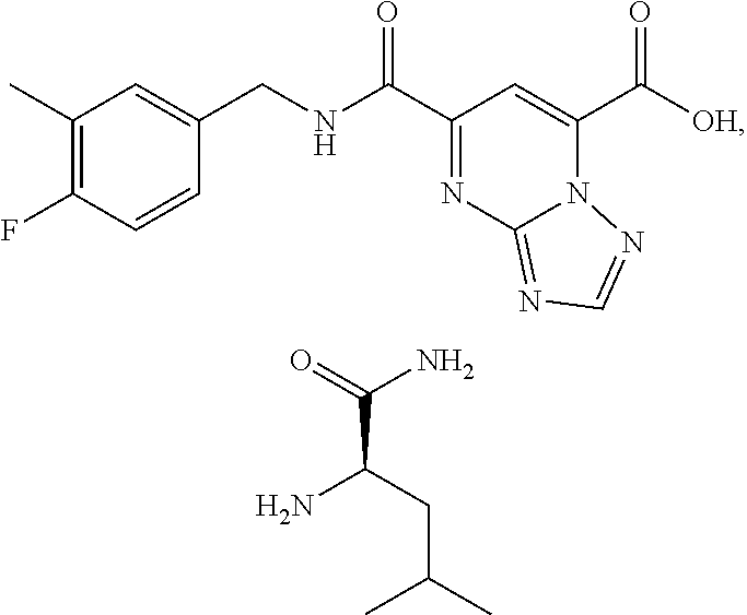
C1(C)=C(F)C=CC(CNC(C2=NC3=NC=NN3C(C([OH])=O)=C2)=O)=C1.NC(CC(C)C)C(=O)N
